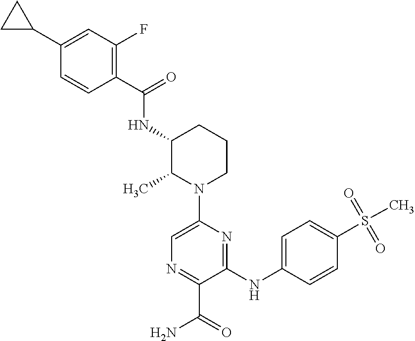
N(C1C(C)N(C2=CN=C(C(=O)N)C(NC3=CC=C(S(=O)(=O)C)C=C3)=N2)CCC1)C(C1=C(F)C=C(C2CC2)C=C1)=O
